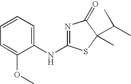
N(C1=NC(=O)C(C)(C(C)C)S1)C1=CC=CC=C1OC
